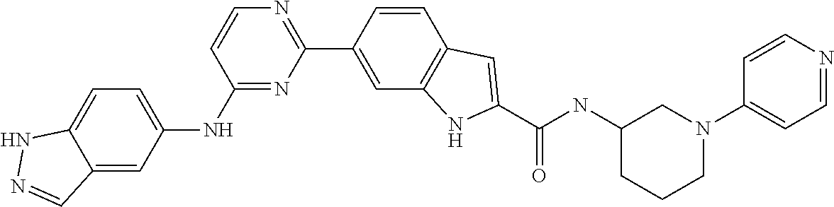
N1=C(NC2=CC=C3NN=CC3=C2)C=CN=C1C1=CC2=C(C=C1)C=C(C(NC1CCCN(C3=CC=NC=C3)C1)=O)N2
